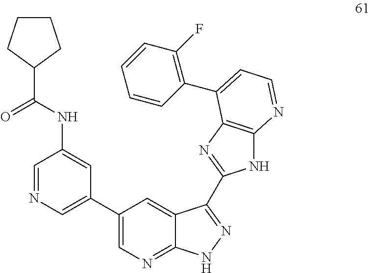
C1=NC=C(C2=CN=C3C(=C2)C(C2=NC4=C(N2)N=CC=C4C2=C(F)C=CC=C2)=NN3)C=C1NC(C1CCCC1)=O
